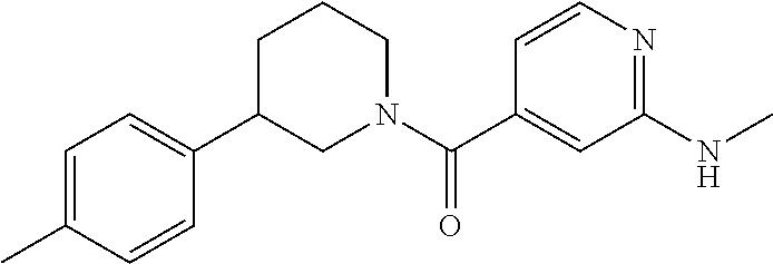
C1=CN=C(NC)C=C1C(N1CCCC(C2=CC=C(C)C=C2)C1)=O
